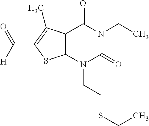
C12=C(N(CCSCC)C(=O)N(CC)C1=O)SC(C(=O)[H])=C2C
